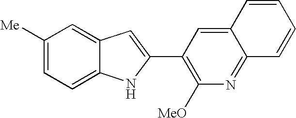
C12=CC([Me])=CC=C1NC(C1=C([MeO])N=C3C(=C1)C=CC=C3)=C2
